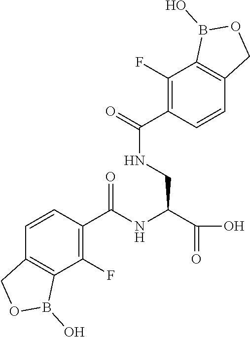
O1B(O)C2=C(C=CC(C(=O)NC(C(=O)O)CNC(C3=C(F)C4=C(COB4O)C=C3)=O)=C2F)C1
